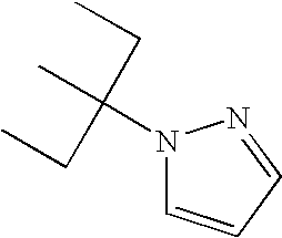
N1(C(C)(CC)CC)C=CC=N1
